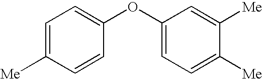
C1=C([Me])C=CC(OC2=CC=C([Me])C([Me])=C2)=C1
